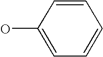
OC1=CC=CC=C1
